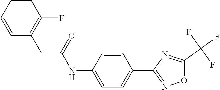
C1=C(NC(CC2=C(F)C=CC=C2)=O)C=CC(C2=NOC(C(F)(F)F)=N2)=C1
